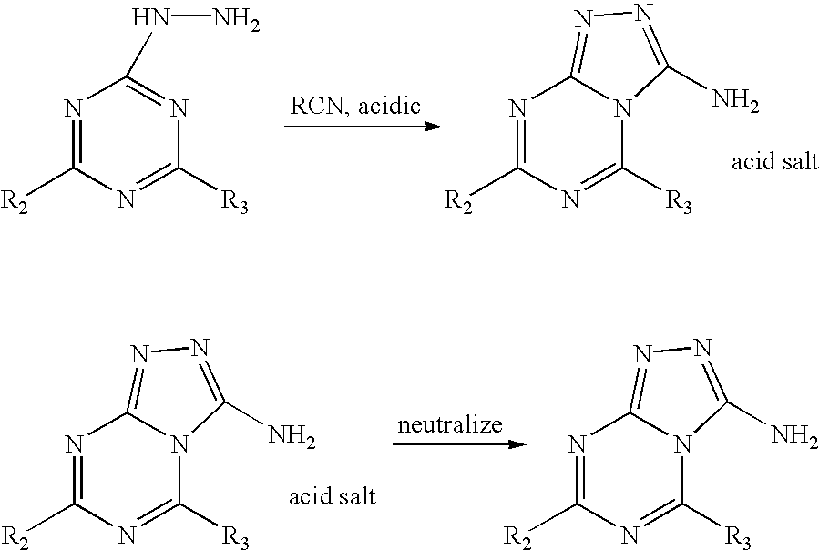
N1=C([R2])N=C([R3])N2C1=NN=C2N.N1=C([R2])N=C([R3])N2C1=NN=C2N.N1=C([R2])N=C([R3])N=C1NN.N1=C([R2])N=C([R3])N2C1=NN=C2N
